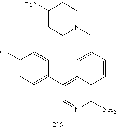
N1(CC2=CC3=C(C4=CC=C(Cl)C=C4)C=NC(N)=C3C=C2)CCC(N)CC1
